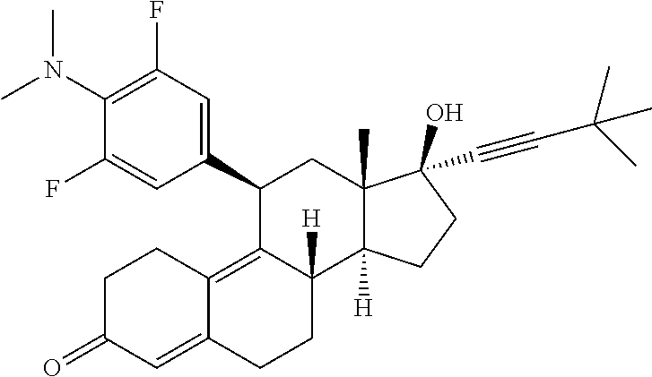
C1(C2=CC(F)=C(N(C)C)C(F)=C2)C2=C3C(=CC(=O)CC3)CCC2([H])C2([H])C(C)(C1)C(C#CC(C)(C)C)(O)CC2
